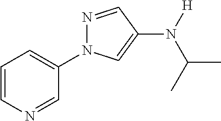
C1=CN=CC(N2N=CC(N([H])C(C)C)=C2)=C1
